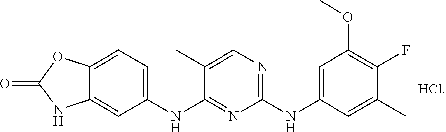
C12=CC(NC3=NC(NC4=CC(OC)=C(F)C(C)=C4)=NC=C3C)=CC=C1OC(=O)N2
